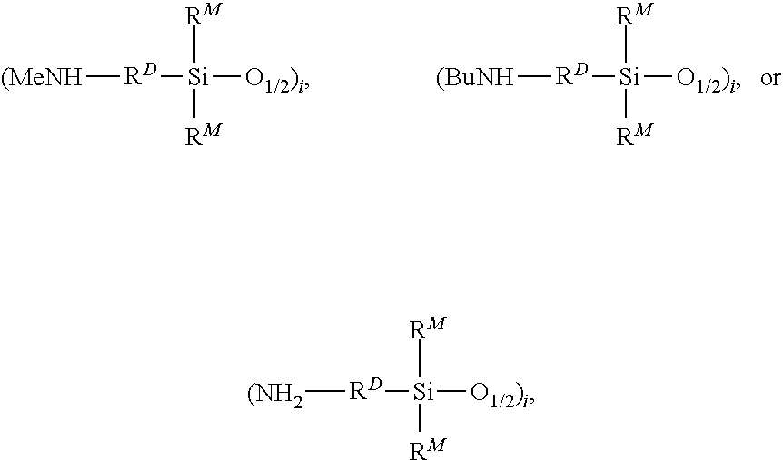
[(MeNH][RD][Si]([RM])([RM])[O1/2)i].[(BuNH][RD][Si]([RM])([RM])[O1/2)i].[(NH2][RD][Si]([RM])([RM])[O1/2)i]
